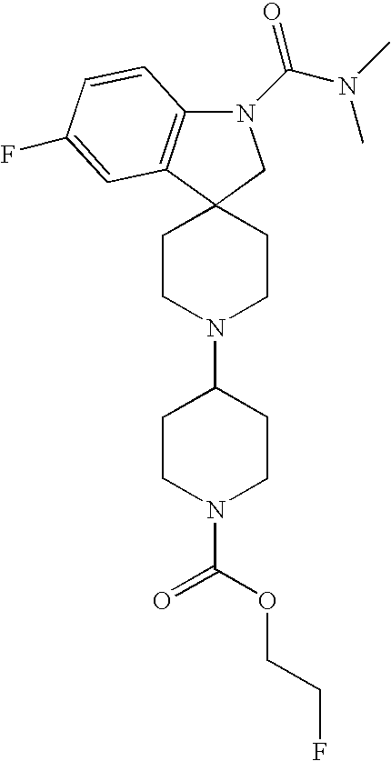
C12=C(C3(CN1C(N(C)C)=O)CCN(C1CCN(C(=O)OCCF)CC1)CC3)C=C(F)C=C2
